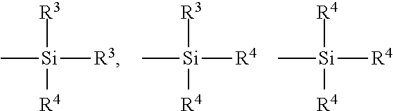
C[Si]([R3])([R3])[R4].C[Si]([R4])([R3])[R4].[Si]([R4])([R4])([R4])C
